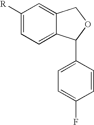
C1([R])=CC=C2C(=C1)COC2C1=CC=C(F)C=C1
